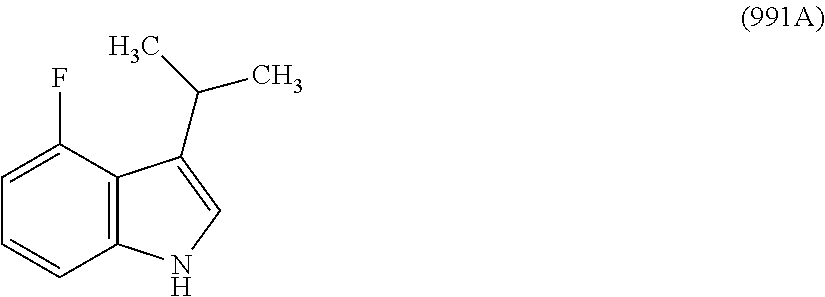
C12=C(C(F)=CC=C1)C(C(C)C)=CN2
